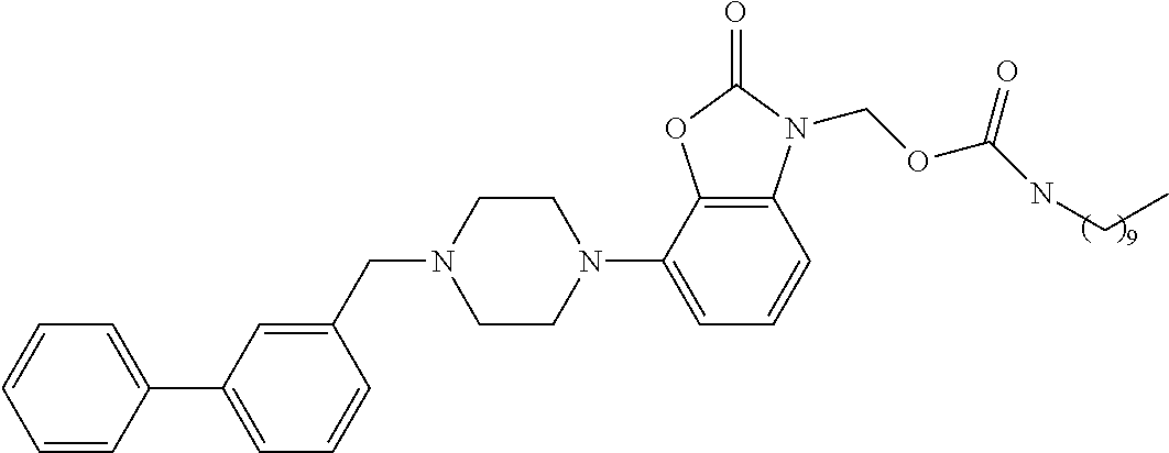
C1=CC(C2=CC=CC(CN3CCN(C4=CC=CC5=C4OC(=O)N5COC(NCC)=O)CC3)=C2)=CC=C1
